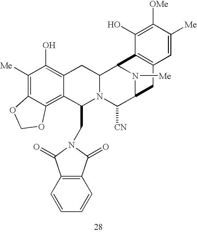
C1([Me])=C2C(=C3C(=C1O)CC1N(C3CN3C(=O)C4=C(C3=O)C=CC=C4)C([CN])C3N([Me])C1C1=C(C3)C=C([Me])C([OMe])=C1O)OCO2
